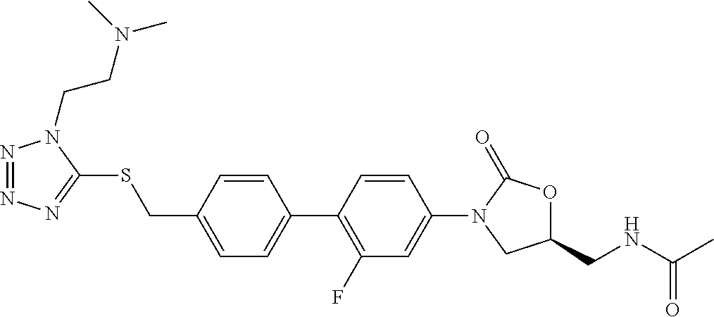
C1=C(C2=C(F)C=C(N3CC(CNC(C)=O)OC3=O)C=C2)C=CC(CSC2=NN=NN2CCN(C)C)=C1
